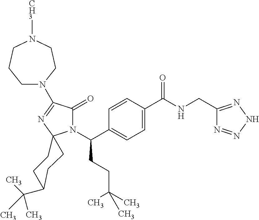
C1=C(C(=O)NCC2=NNN=N2)C=CC(C(N2C(=O)C(N3CCCN([CH3])CC3)=NC23CCC(C(C)(C)C)CC3)CCC(C)(C)C)=C1
